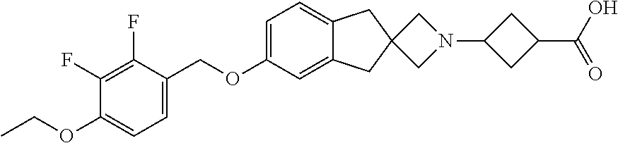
C1=C(OCC2=CC=C(OCC)C(F)=C2F)C=C2C(=C1)CC1(C2)CN(C2CC(C(O)=O)C2)C1
